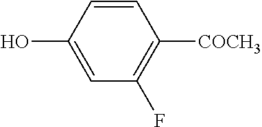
C1=C(O)C=CC([COCH3])=C1F
